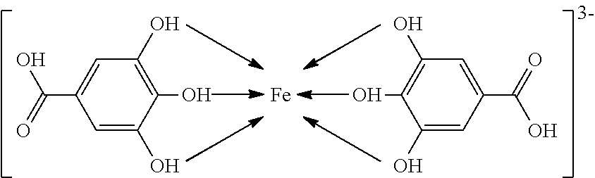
C1(O)=C(O)C=C(C(=O)O)C=C1O.C1(O)=C(O)C=C(C(O)=O)C=C1O.[Fe]
